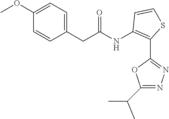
C1(CC(=O)NC2=C(C3=NN=C(C(C)C)O3)SC=C2)=CC=C(OC)C=C1
